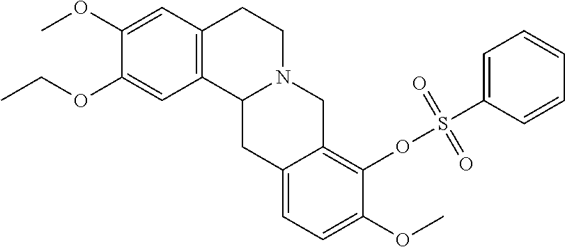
C1(OC)=CC2=C(C=C1OCC)C1N(CC2)CC2=C(OS(C3=CC=CC=C3)(=O)=O)C(OC)=CC=C2C1
